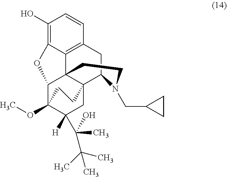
C1(O)=C2C3=C(C=C1)CC1C45C3(C(C(OC)(C([H])(C(C(C)(C)C)(C)O)C4)CC5)O2)CCN1CC1CC1
